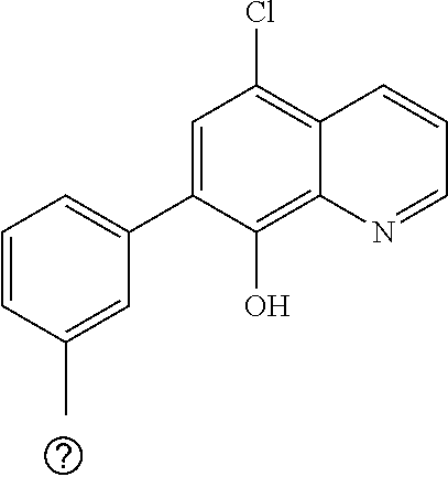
C1=C(C2=CC=CC(C)=C2)C(O)=C2C(=C1Cl)C=CC=N2
